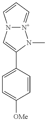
N12[N+](=CC=C1)N(C)C(C1=CC=C([OMe])C=C1)=C2
